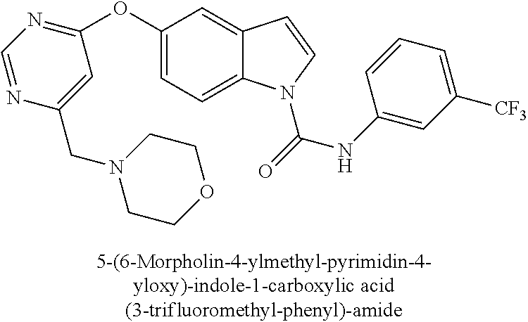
C1=C(OC2=NC=NC(CN3CCOCC3)=C2)C=C2C(=C1)N(C(=O)NC1=CC([CF3])=CC=C1)C=C2
